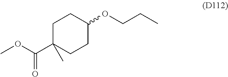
C1C(C(=O)OC)(C)CCC(OCCC)C1
